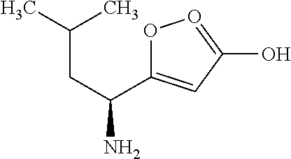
CC(C)CC(N)C1=CC(O)=OO1
